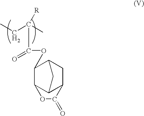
OC(=O)C(C)(CC)[R].C12C3CC(C1C)CC3C(=O)O2
